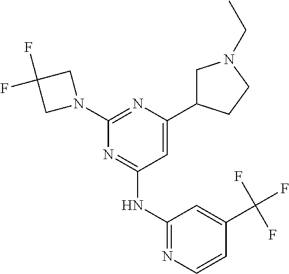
C1=C(C2CN(CC)CC2)N=C(N2CC(F)(F)C2)N=C1NC1=NC=CC(C(F)(F)F)=C1
